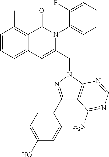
C1=CC=C2C(=C1C)C(=O)N(C1=CC=CC=C1F)C(CN1C3=C(C(N)=NC=N3)C(C3=CC=C(O)C=C3)=N1)=C2
